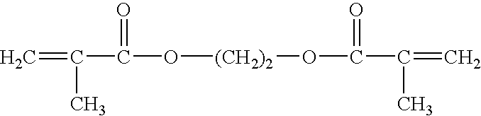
C=C(C)C(=O)O[(CH2)2]OC(=O)C(C)=C
